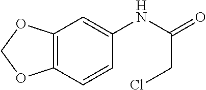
C12=C(C=CC(NC(CCl)=O)=C1)OCO2
